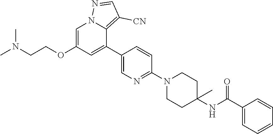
C1=C(OCCN(C)C)C=C(C2=CN=C(N3CCC(NC(C4=CC=CC=C4)=O)(C)CC3)C=C2)C2=C([CN])C=NN12
